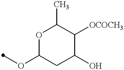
O1C(OC)CC(O)C([OCOCH3])C1C
